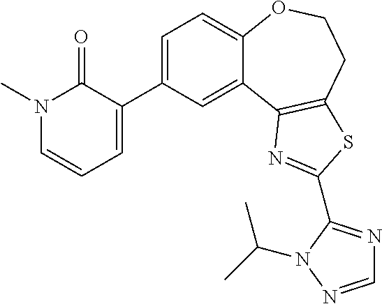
C1(C2=CC=CN(C)C2=O)=CC=C2C(=C1)C1=C(CCO2)SC(C2=NC=NN2C(C)C)=N1
